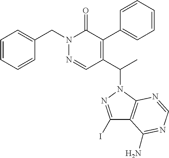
C1=CC=CC(C2=C(C(N3N=C(I)C4=C3N=CN=C4N)C)C=NN(CC3=CC=CC=C3)C2=O)=C1
